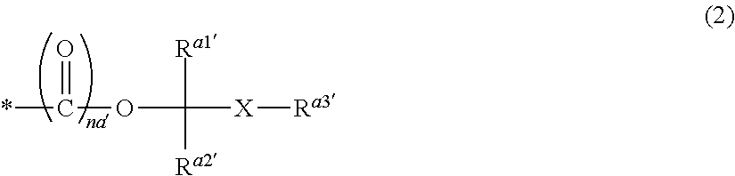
C(=O)(OC([Ra1])([X][Ra3])[Ra2])*
